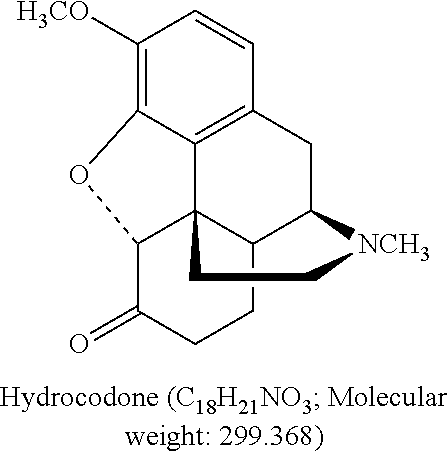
C1([H3CO])=C2C3=C(C=C1)CC1C4C3(C(C(=O)CC4)O2)CC[NCH3]1
